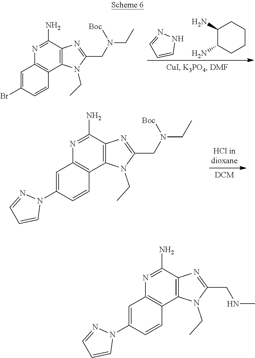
C1(N)C(N)CCCC1.N1N=CC=C1.C12=C(C(N)=NC3=C1C=CC(Br)=C3)N=C(CN(CC)[Boc])N2CC.C12=C(C(N)=NC3=C1C=CC(N1N=CC=C1)=C3)N=C(CN(CC)[Boc])N2CC.C12=C(C(N)=NC3=C1C=CC(N1N=CC=C1)=C3)N=C(CNC)N2CC
